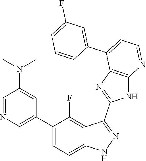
C1=NC=C(C2=CC=C3C(=C2F)C(C2=NC4=C(N2)N=CC=C4C2=CC(F)=CC=C2)=NN3)C=C1N(C)C
